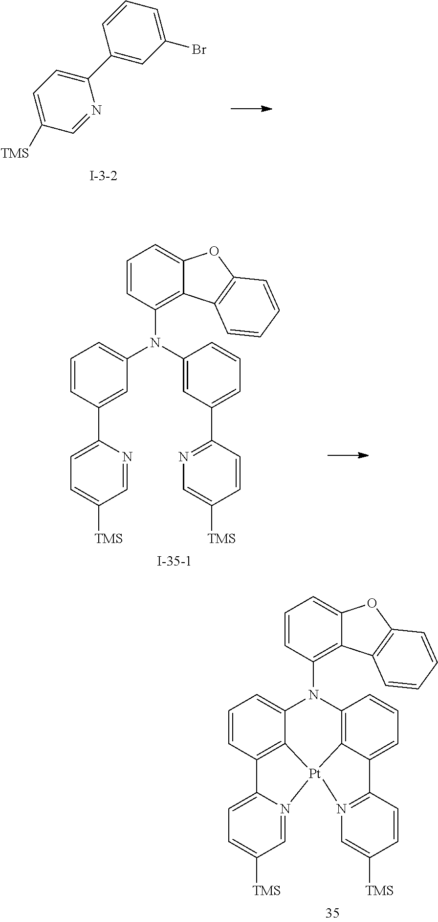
C1=CC(N2C3=CC=CC4=C3[Pt]3(C5=C2C=CC=C5C2=N3C=C([TMS])C=C2)N2=CC([TMS])=CC=C42)=C2C(=C1)OC1=C2C=CC=C1.C1=C(Br)C=C(C2=CC=C([TMS])C=N2)C=C1.C1=CC(N(C2=CC=CC(C3=CC=C([TMS])C=N3)=C2)C2=CC(C3=NC=C([TMS])C=C3)=CC=C2)=C2C(=C1)OC1=C2C=CC=C1
